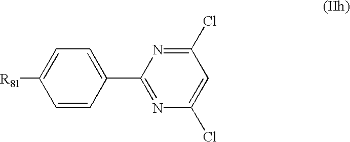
C1=C([R81])C=CC(C2=NC(Cl)=CC(Cl)=N2)=C1
